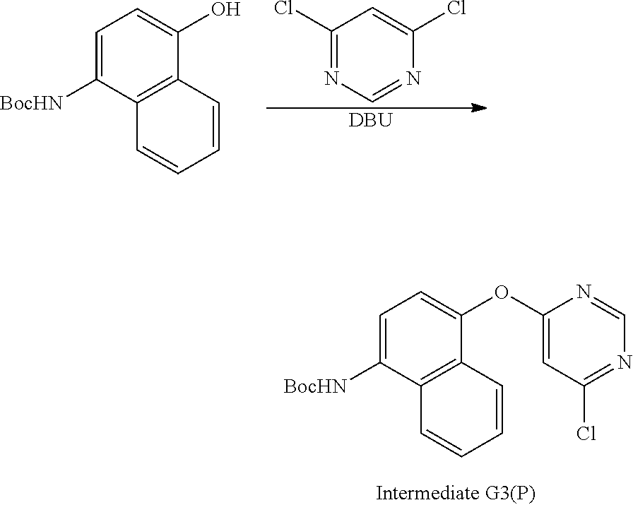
N1=C(Cl)C=C(Cl)N=C1.[DBU].C1=C([BocHN])C2=C(C(O)=C1)C=CC=C2.C1=C([BocHN])C2=C(C(OC3=CC(Cl)=NC=N3)=C1)C=CC=C2
